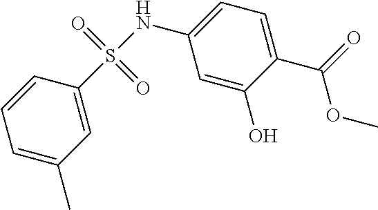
C1(NS(=O)(=O)C2=CC(C)=CC=C2)=CC=C(C(OC)=O)C(O)=C1
